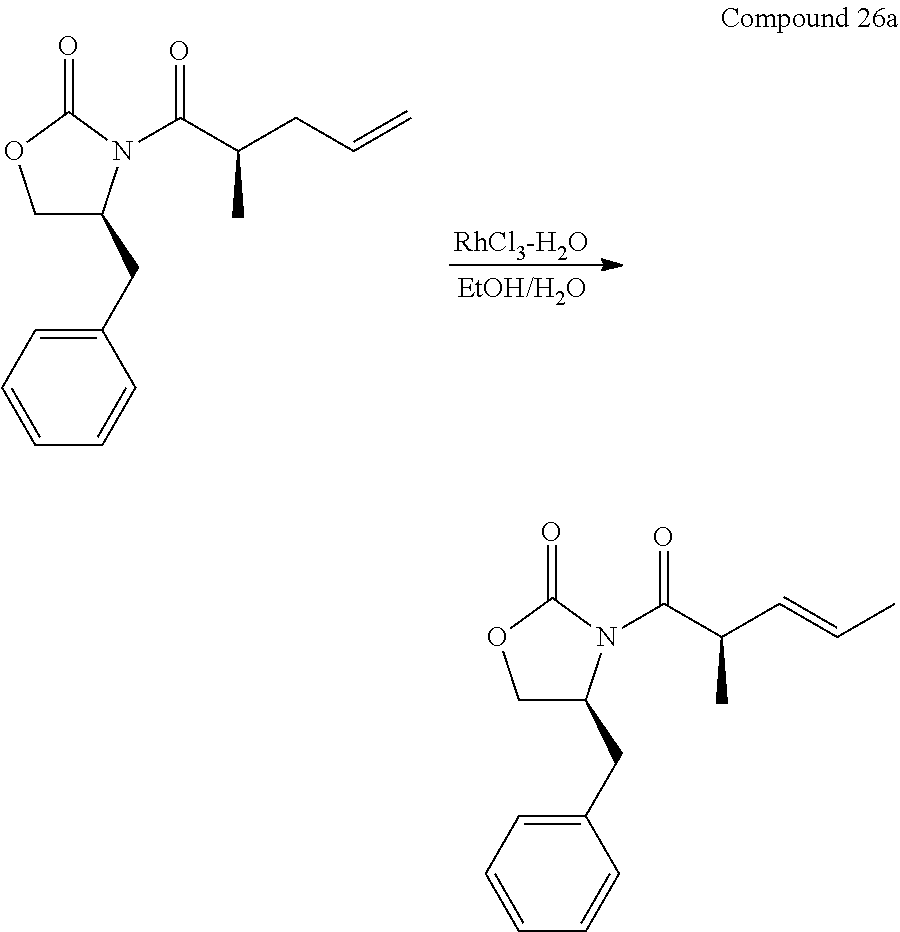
[RhCl3-H2O].C1OC(=O)N(C(C(CC=C)C)=O)C1CC1=CC=CC=C1.C1OC(=O)N(C(C(C=CC)C)=O)C1CC1=CC=CC=C1
